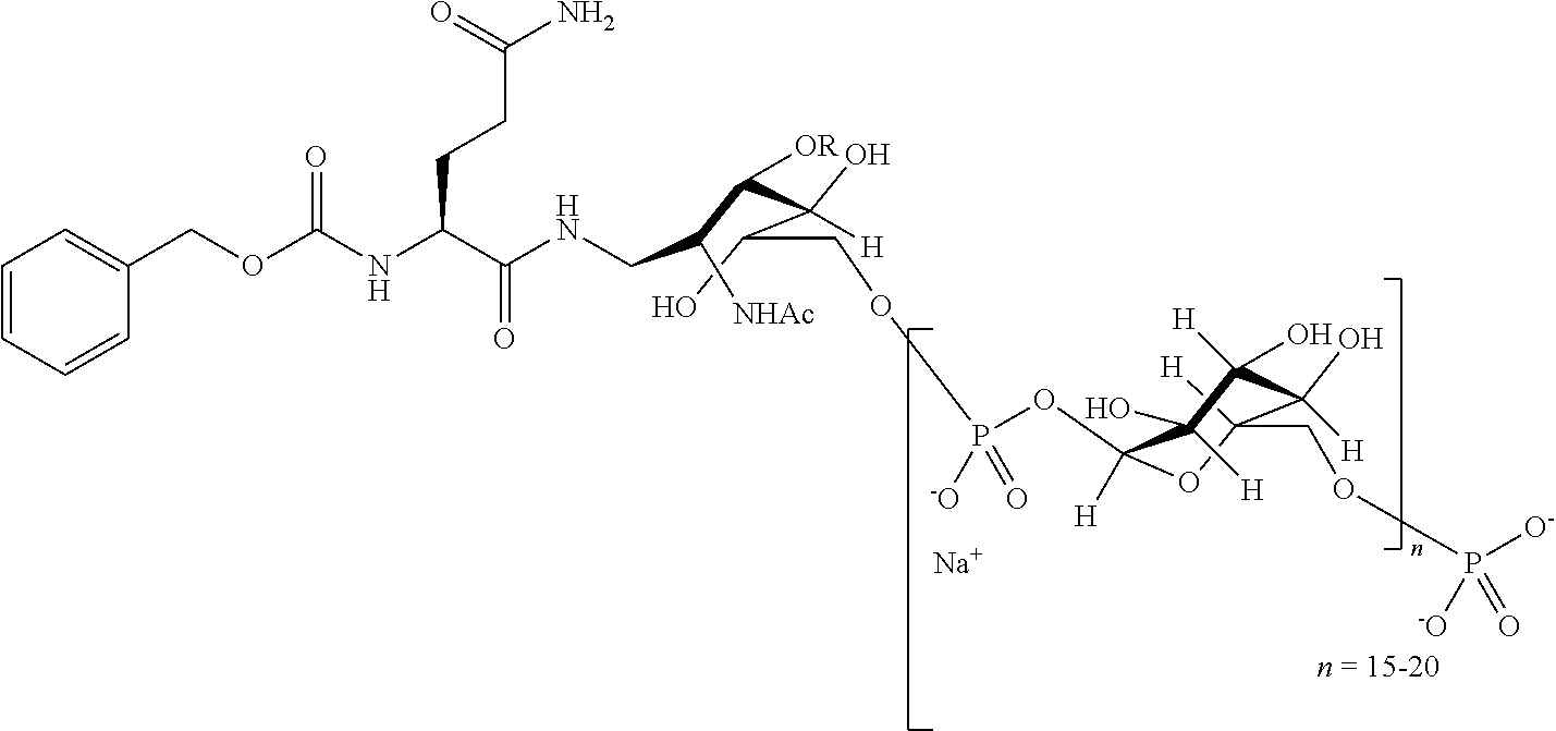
C1([H])(COP([O-])(=O)[-O])OC(OP(OCC(O)C(C(C(CNC(C(NC(OCC2=CC=CC=C2)=O)CCC(N)=O)=O)[NHAc])[OR])(O)[H])(=O)[-O])([H])C(O)([H])C([H])(O)C1(O)[H].[Na]
